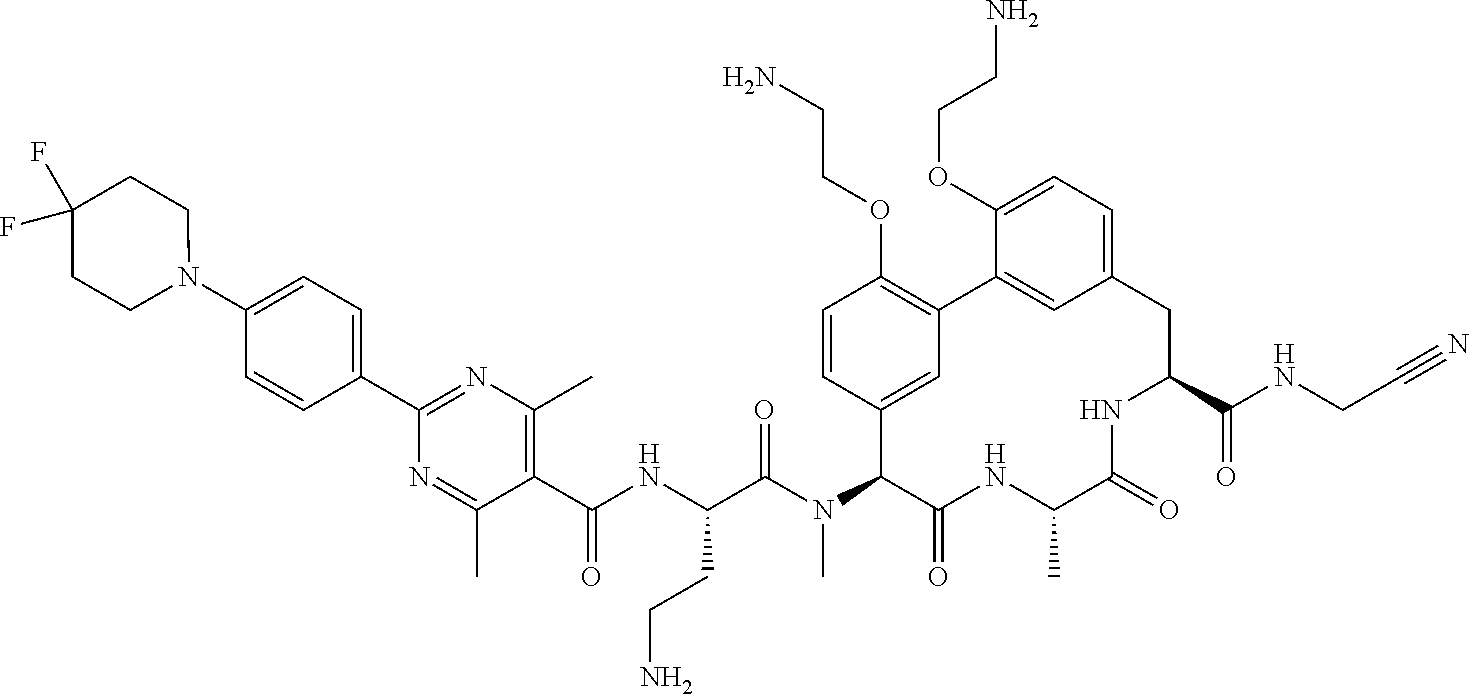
C1=CC(C2=NC(C)=C(C(NC(C(N(C3C4=CC(=C(OCCN)C=C4)C4=CC(=CC=C4OCCN)CC(C(NCC#N)=O)NC(=O)C(C)NC3=O)C)=O)CCN)=O)C(C)=N2)=CC=C1N1CCC(F)(F)CC1
